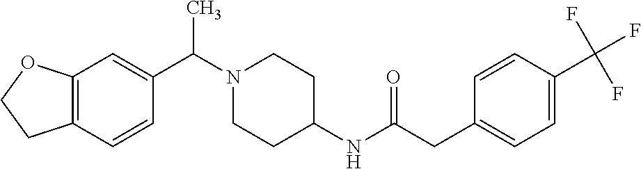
N1(C(C2=CC3=C(C=C2)CCO3)C)CCC(NC(CC2=CC=C(C(F)(F)F)C=C2)=O)CC1
